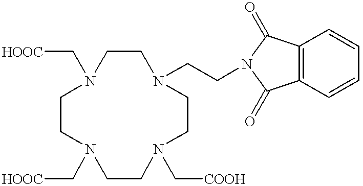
[HOOC]CN1CCN(C[HOOC])CCN(C[COOH])CCN(CCN2C(=O)C3=C(C=CC=C3)C2=O)CC1
